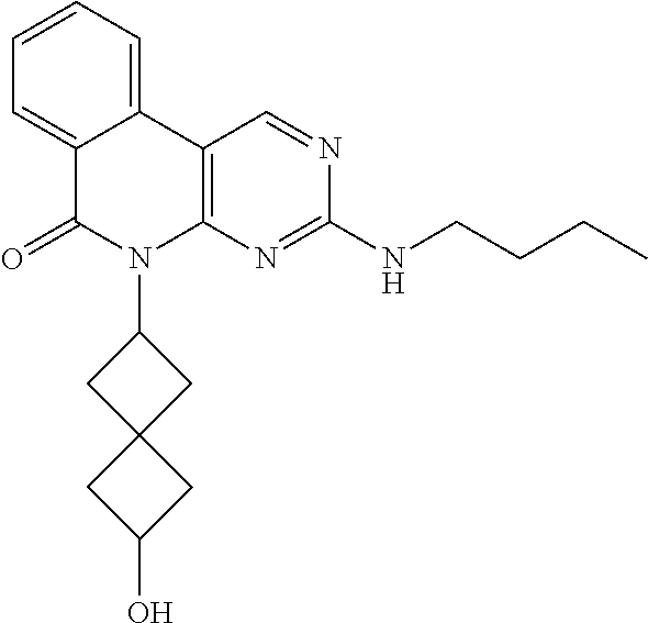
C12=C(N=C(NCCCC)N=C1)N(C1CC3(C1)CC(O)C3)C(=O)C1=CC=CC=C21
